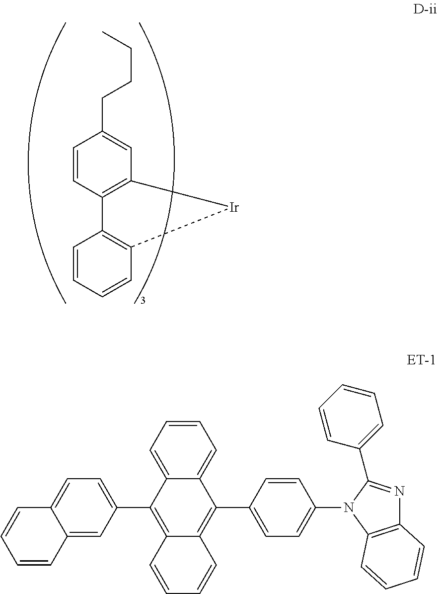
C12=C(C=CC=C1)C1=C(C=C(CCCC)C=C1)[Ir]2.C1=CC=C2C(=C1)C(C1=CC=C(N3C4=C(N=C3C3=CC=CC=C3)C=CC=C4)C=C1)=C1C(=C2C2=CC=C3C(=C2)C=CC=C3)C=CC=C1
